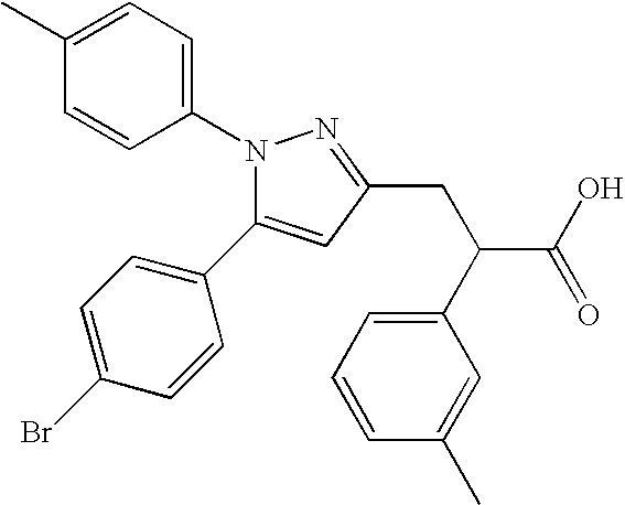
N1(C2=CC=C(C)C=C2)C(C2=CC=C(Br)C=C2)=CC(CC(C(O)=O)C2=CC=CC(C)=C2)=N1
